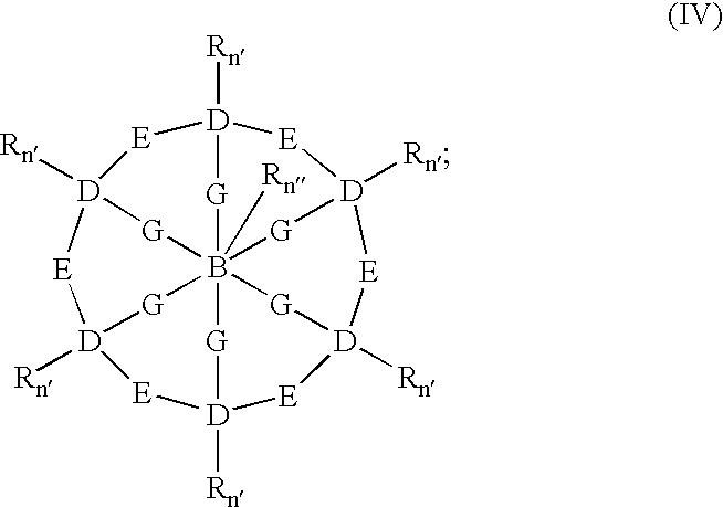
B12345([Rn])[G][D]6([Rn])[E][D]([Rn])([G]1)[E][D]([Rn])([G]2)[E][D]([Rn])([G]3)[E][D]([Rn])([G]4)[E][D]([Rn])([G]5)[E]6
